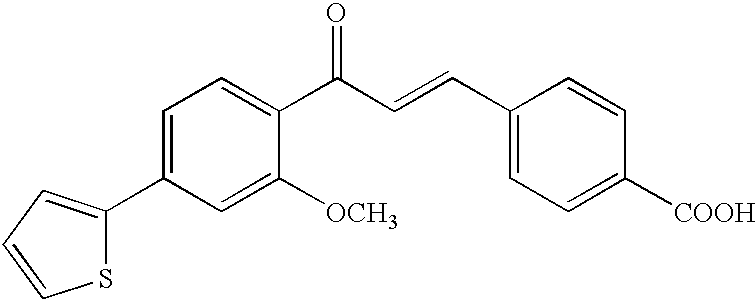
S1C(C2=CC=C(C(C=CC3=CC=C([COOH])C=C3)=O)C([OCH3])=C2)=CC=C1
